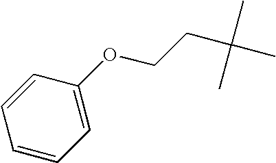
C1(OCCC(C)(C)C)=CC=CC=C1
